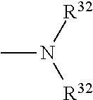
CN([R32])[R32]
